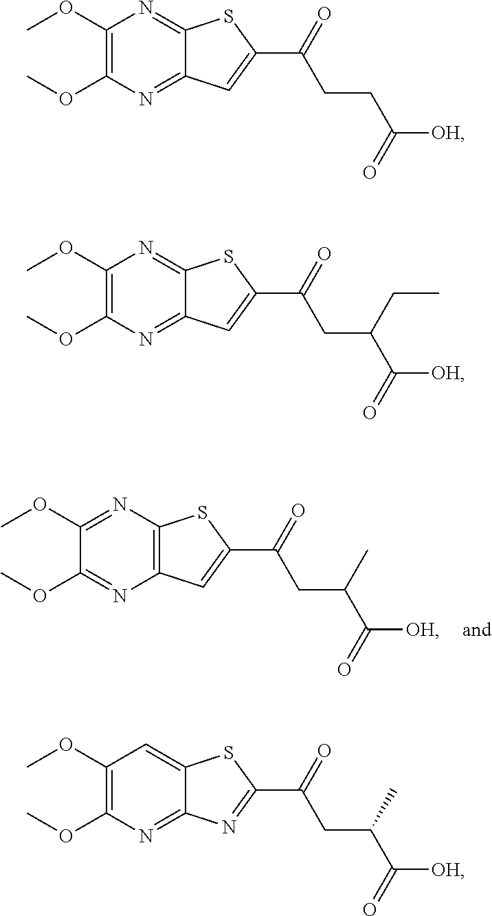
C1(OC)=NC2=C(N=C1OC)C=C(C(CC(C([OH])=O)C)=O)S2.C1(OC)=C(OC)N=C2C(=N1)SC(C(CCC([OH])=O)=O)=C2.C1(OC)=C(OC)N=C2C(=N1)SC(C(CC(C([OH])=O)CC)=O)=C2.C1(OC)=C(OC)N=C2C(=C1)SC(C(CC(C([OH])=O)C)=O)=N2
